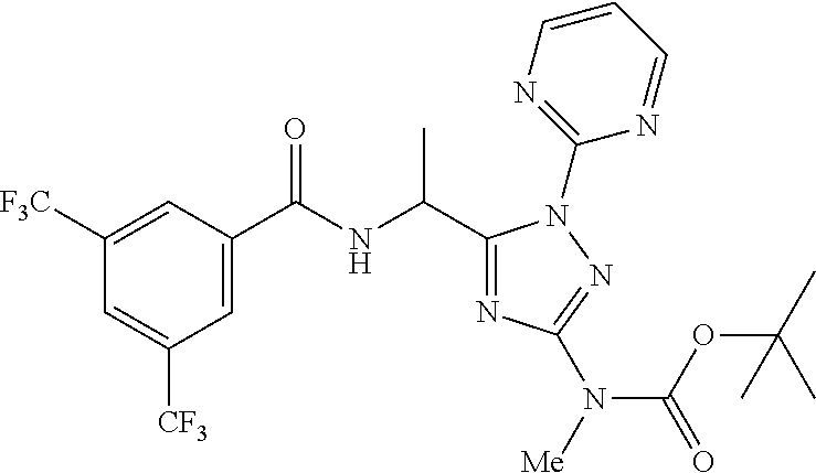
N(C(C)C1=NC(N(C(=O)OC(C)(C)C)[Me])=NN1C1=NC=CC=N1)C(=O)C1=CC([CF3])=CC([F3C])=C1
